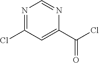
N1=CN=C(Cl)C=C1C(Cl)=O
